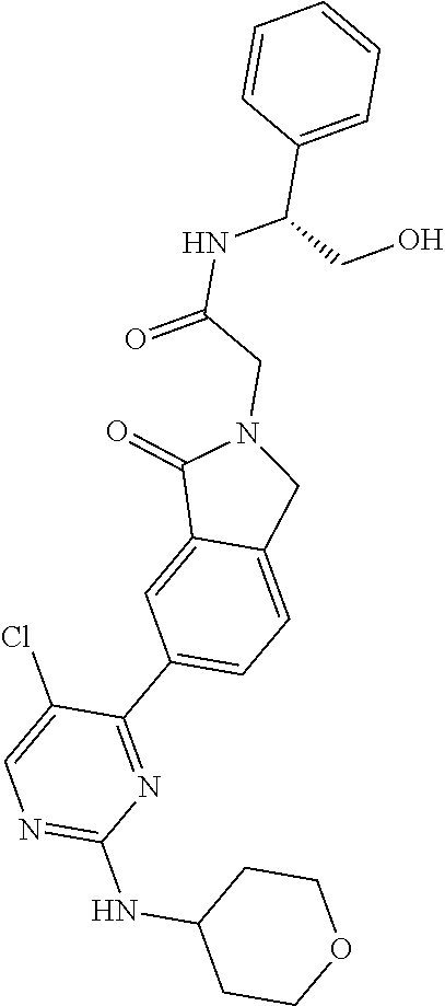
C1CC(NC2=NC=C(Cl)C(C3=CC=C4C(=C3)C(=O)N(CC(NC(C3=CC=CC=C3)CO)=O)C4)=N2)CCO1
